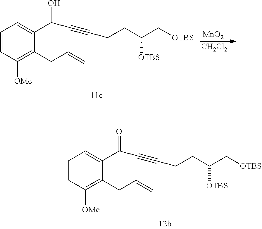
[OTBS]CC(CCC#CC(C1=CC=CC([OMe])=C1CC=C)O)[OTBS].[MnO2].[CH2Cl2].[OTBS]CC(CCC#CC(C1=CC=CC([OMe])=C1CC=C)=O)[OTBS]
